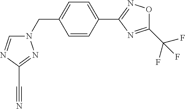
N1(CC2=CC=C(C3=NOC(C(F)(F)F)=N3)C=C2)C=NC(C#N)=N1
